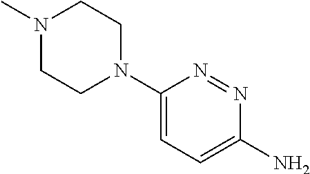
C1(N2CCN(C)CC2)=CC=C(N)N=N1
